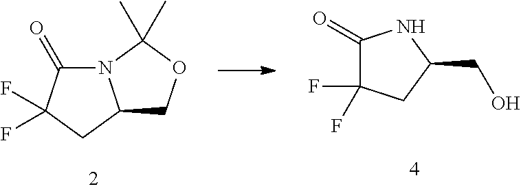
N12C(=O)C(F)(F)CC1COC2(C)C.C1(=O)C(F)(F)CC(CO)N1
